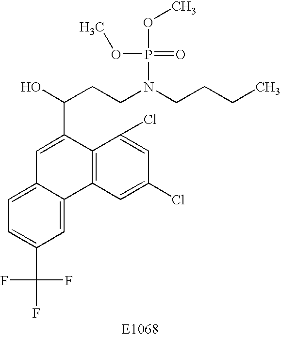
C1=C2C(=CC(C(F)(F)F)=C1)C1=C(C(C(O)CCN(CCCC)P(OC)(OC)=O)=C2)C(Cl)=CC(Cl)=C1
